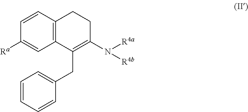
C1=CC2=C(C=C1[Ra])C(CC1=CC=CC=C1)=C(N([R4a])[R4b])CC2
